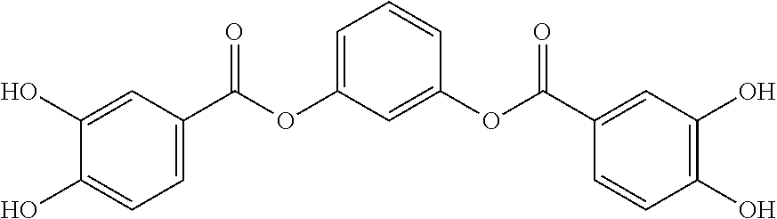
C1(O)=CC(C(OC2=CC=CC(OC(C3=CC(O)=C(O)C=C3)=O)=C2)=O)=CC=C1O
